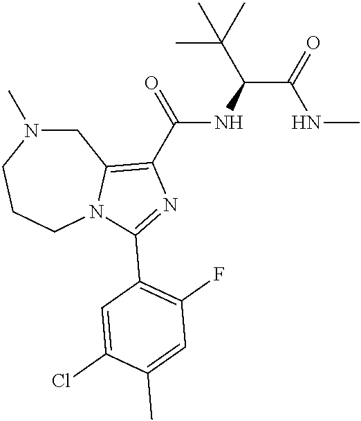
C1N(C)CCCN2C1=C(C(=O)NC(C(=O)NC)C(C)(C)C)N=C2C1=C(F)C=C(C)C(Cl)=C1
